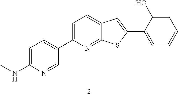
C1=C(NC)N=CC(C2=CC=C3C(=N2)SC(C2=CC=CC=C2O)=C3)=C1
